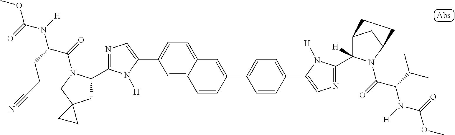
C1(C2CC3(CN2C(=O)C(CCC#N)N(C(OC)=O)[H])CC3)=NC=C(C2=CC=C3C(=C2)C=CC(C2=CC=C(C4=CN=C(C5([H])C6CC(N5C(=O)C(C(C)C)N(C(OC)=O)[H])CC6)N4[H])C=C2)=C3)N1[H]
